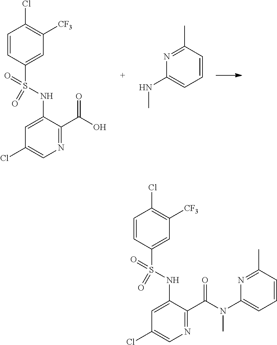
C1=CC(S(=O)(=O)NC2=CC(Cl)=CN=C2C(O)=O)=CC([CF3])=C1Cl.N1=C(C)C=CC=C1NC.C1=CC(S(=O)(=O)NC2=CC(Cl)=CN=C2C(N(C2=CC=CC(C)=N2)C)=O)=CC([CF3])=C1Cl
